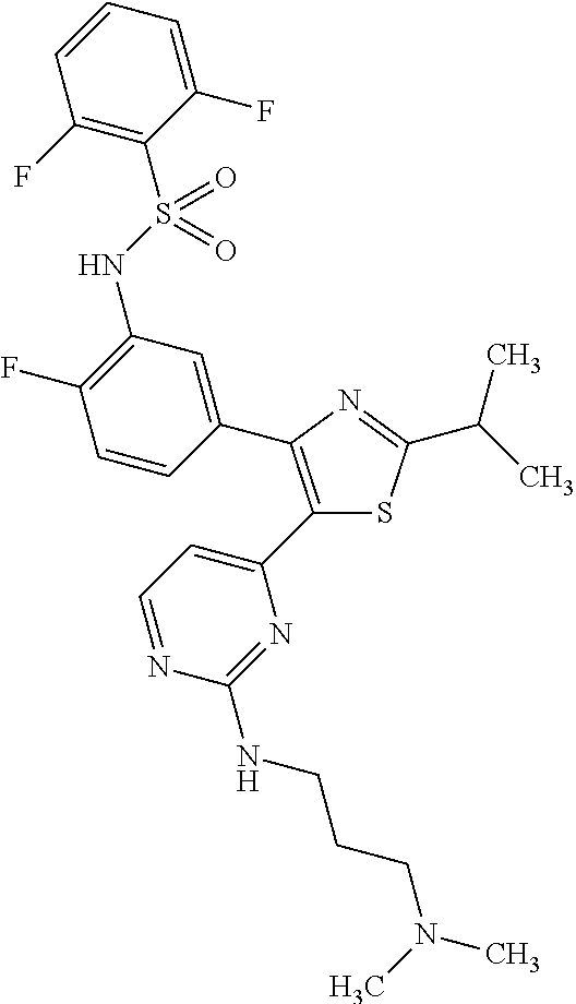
C1=CC=C(F)C(S(NC2=C(F)C=CC(C3=C(C4=CC=NC(NCCCN(C)C)=N4)SC(C(C)C)=N3)=C2)(=O)=O)=C1F
